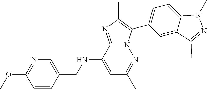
C1=C(NCC2=CN=C(OC)C=C2)C2=NC(C)=C(C3=CC=C4C(=C3)C(C)=NN4C)N2N=C1C
